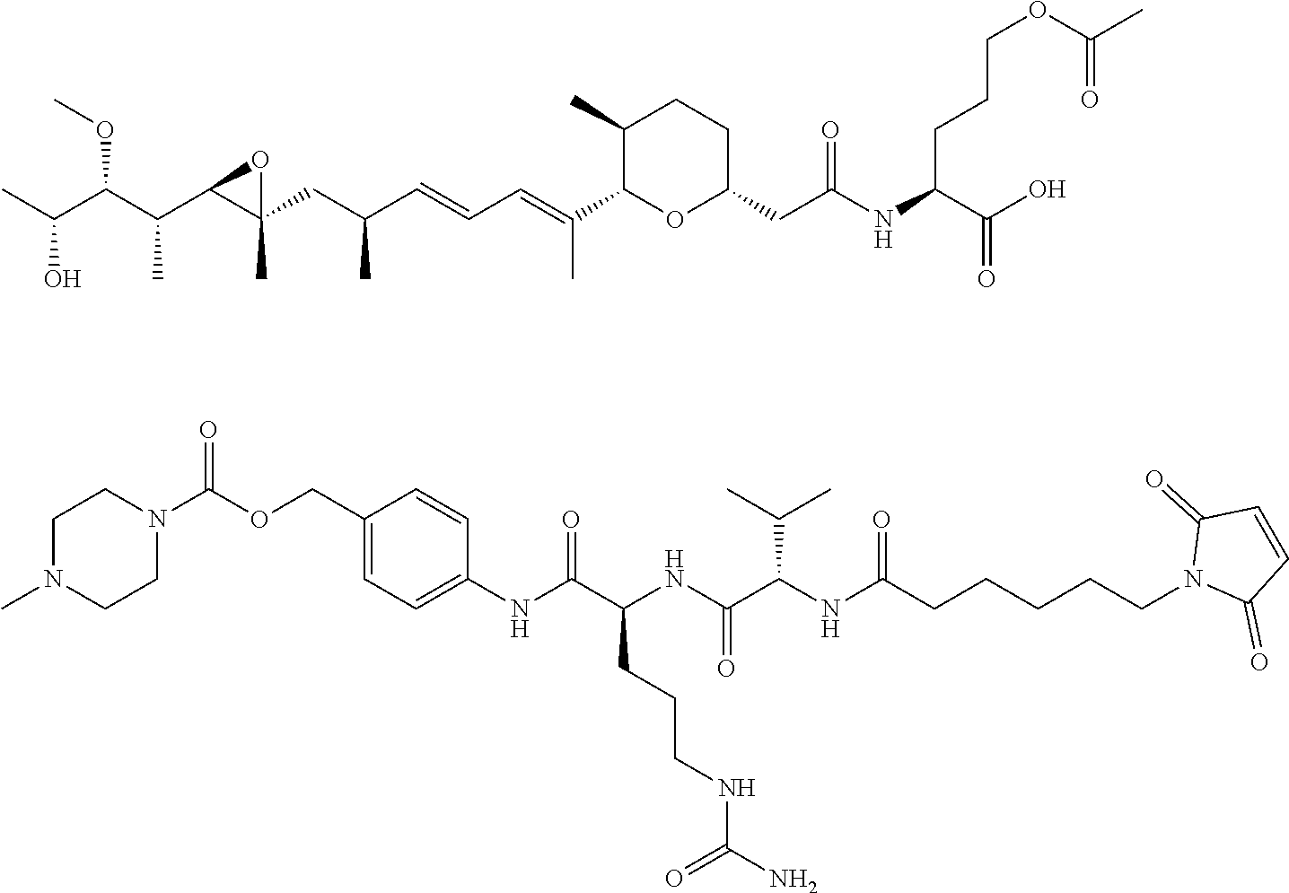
CC(C(C(C1C(CC(C=CC=C(C)C2OC(CC(NC(C(O)=O)CCCOC(C)=O)=O)CCC2C)C)(C)O1)C)OC)O.CN1CCN(C(OCC2=CC=C(NC(C(NC(C(NC(CCCCCN3C(=O)C=CC3=O)=O)C(C)C)=O)CCCNC(N)=O)=O)C=C2)=O)CC1
